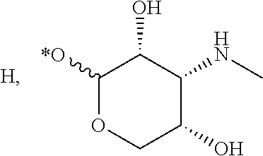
C1([*O])OCC(O)C(NC)C1O
